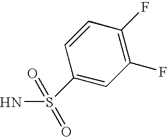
C1(S(N)(=O)=O)=CC(F)=C(F)C=C1
